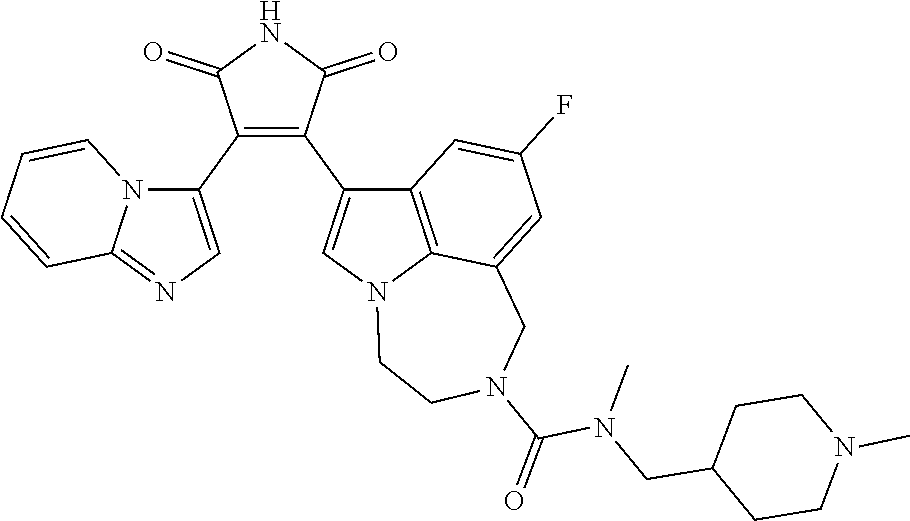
C1(C2=CN=C3N2C=CC=C3)=C(C2=CN3C4=C2C=C(F)C=C4CN(C(=O)N(CC2CCN(C)CC2)C)CC3)C(=O)NC1=O
